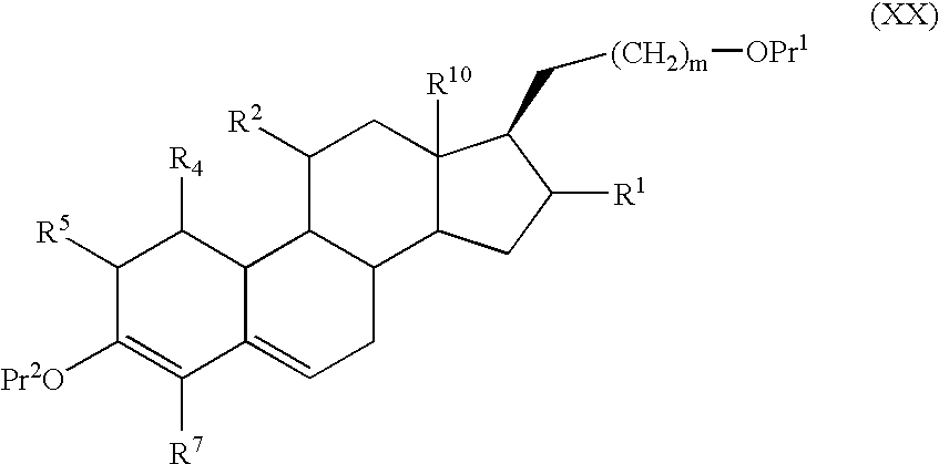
C12=CCC3C(C1C([R4])C([R5])C([Pr2O])=C2[R7])C([R2])CC1([R10])C3CC([R1])C1C[(CH2)m][OPr1]
